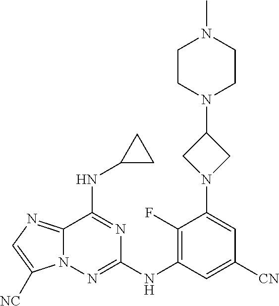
C12=NC=C([NC])N1N=C(NC1=C(F)C(N3CC(N4CCN(C)CC4)C3)=CC([CN])=C1)N=C2NC1CC1
